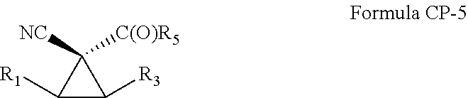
C1([R1])C([R3])C1([NC])[C(O)R5]
